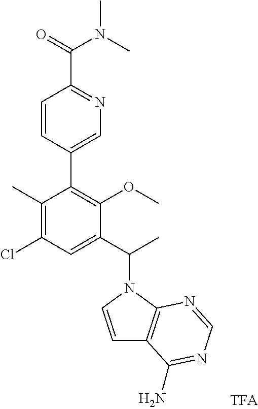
C1(C)=C(Cl)C=C(C(C)N2C=CC3=C2N=CN=C3N)C(OC)=C1C1=CN=C(C(=O)N(C)C)C=C1
